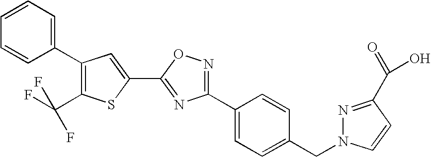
C1(C2=C(C(F)(F)F)SC(C3=NC(C4=CC=C(CN5N=C(C(=O)O)C=C5)C=C4)=NO3)=C2)=CC=CC=C1
